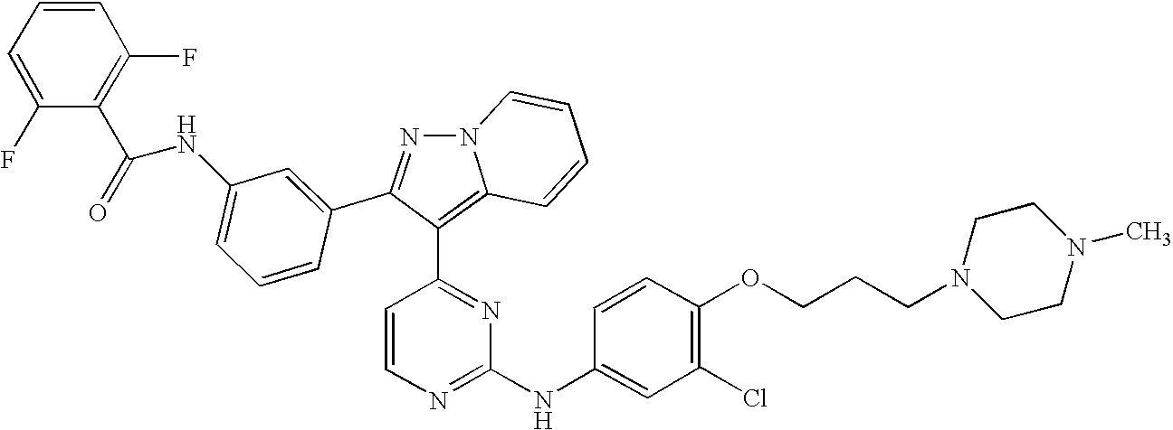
N(C1=CC=CC(C2=NN3C=CC=CC3=C2C2=NC(NC3=CC(Cl)=C(OCCCN4CCN(C)CC4)C=C3)=NC=C2)=C1)C(C1=C(F)C=CC=C1F)=O
